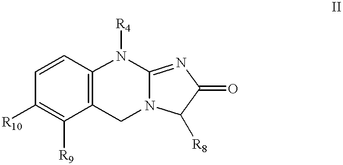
C1([R10])=C([R9])C2=C(C=C1)N([R4])C1=NC(=O)C([R8])N1C2
